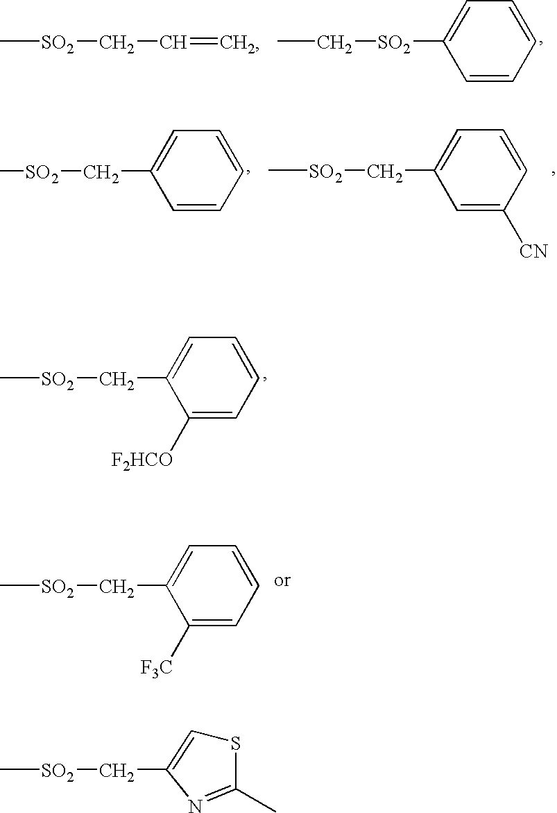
C[SO2]CC1=CC=CC=C1[F2HCO].C[SO2]CC1=CC=CC=C1[F3C].CC[SO2]C1=CC=CC=C1.C[SO2]CC=C.C[SO2]CC1=CC=CC=C1.C[SO2]CC1=CC=CC([CN])=C1.C[SO2]CC1=CSC(C)=N1
